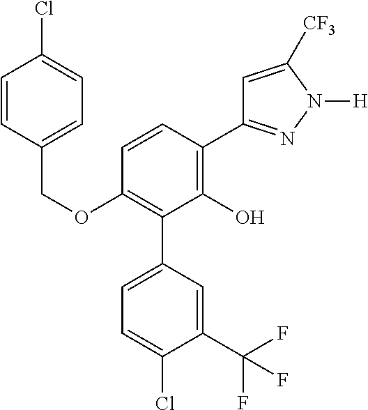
C1(OCC2=CC=C(Cl)C=C2)=C(C2=CC=C(Cl)C(C(F)(F)F)=C2)C(O)=C(C2=NN([H])C([CF3])=C2)C=C1
